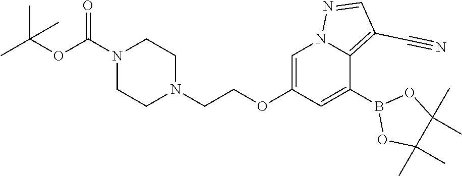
C1=C(OCCN2CCN(C(=O)OC(C)(C)C)CC2)C=C(B2OC(C)(C)C(C)(C)O2)C2=C(C#N)C=NN12
